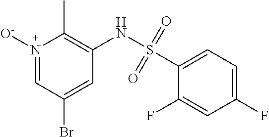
N1([O-])=CC(Br)=CC(NS(C2=CC=C(F)C=C2F)(=O)=O)=C1C
